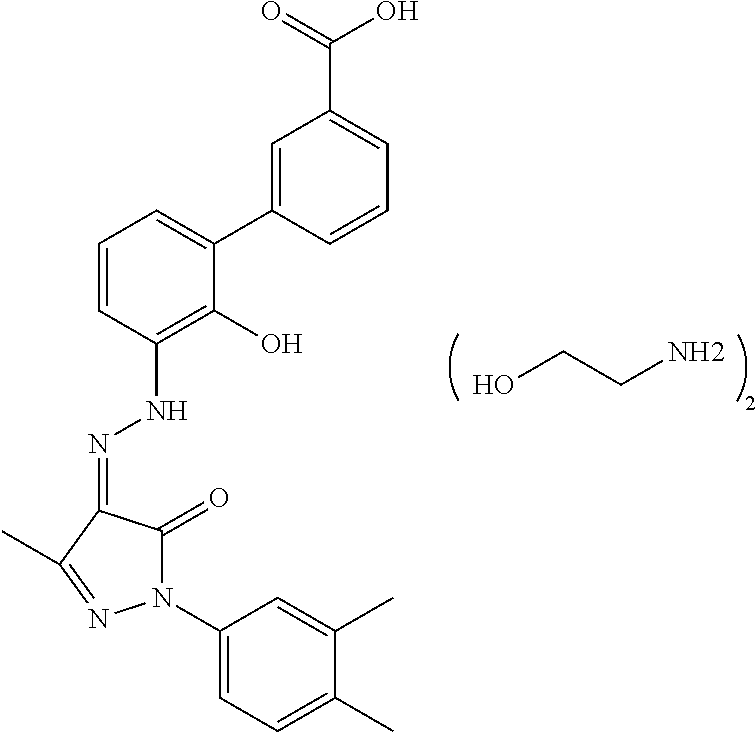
O=C(O)C1=CC=CC(C2=CC=CC(NN=C3C(=O)N(C4=CC=C(C)C(C)=C4)N=C3C)=C2O)=C1.OCCN
